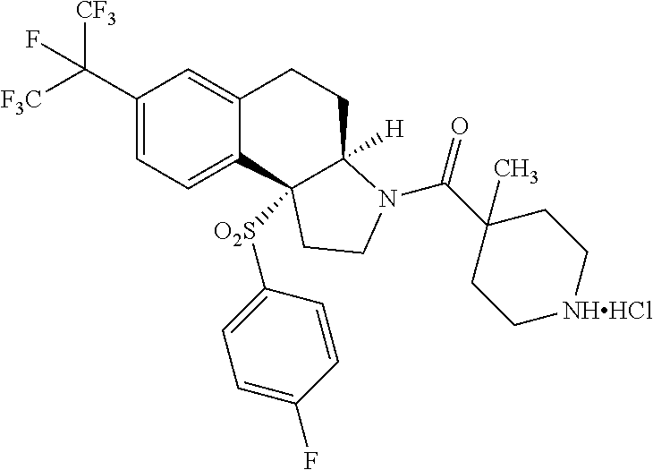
C1(C([F3C])([CF3])F)=CC=C2C(=C1)CCC1([H])C2([O2S]C2=CC=C(F)C=C2)CCN1C(C1(C)CC[NHHCl]CC1)=O
